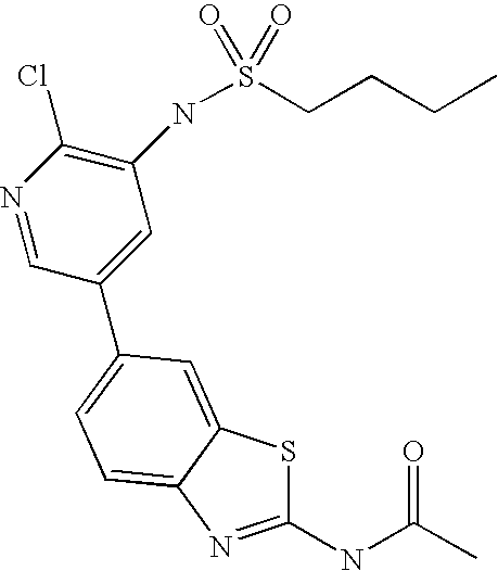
C1(NC(C)=O)=NC2=CC=C(C3=CC(NS(CCCC)(=O)=O)=C(Cl)N=C3)C=C2S1
